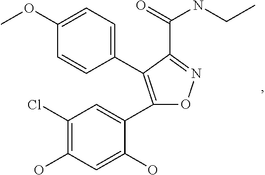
C1(C2=CC(Cl)=C(O)C=C2O)=C(C2=CC=C(OC)C=C2)C(C(=O)NCC)=NO1
